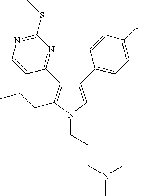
C1(C2=CC=C(F)C=C2)=CN(CCCN(C)C)C(CCC)=C1C1=NC(SC)=NC=C1
